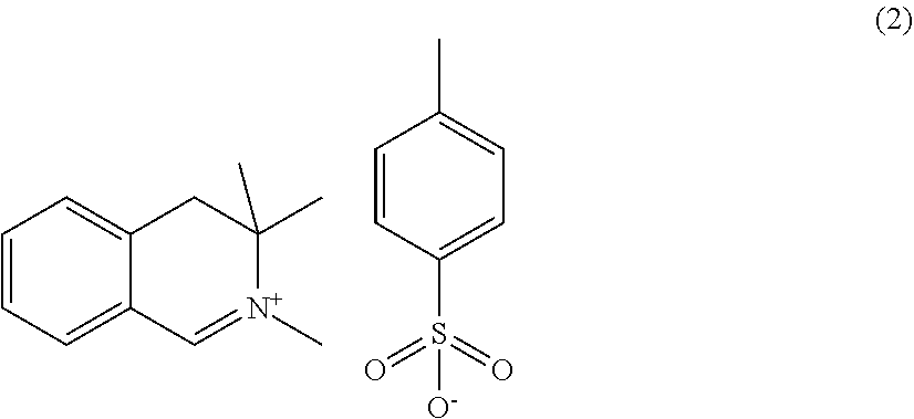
C1=CC=C2C(=C1)CC(C)(C)[N+](C)=C2.C1=CC(S([O-])(=O)=O)=CC=C1C
